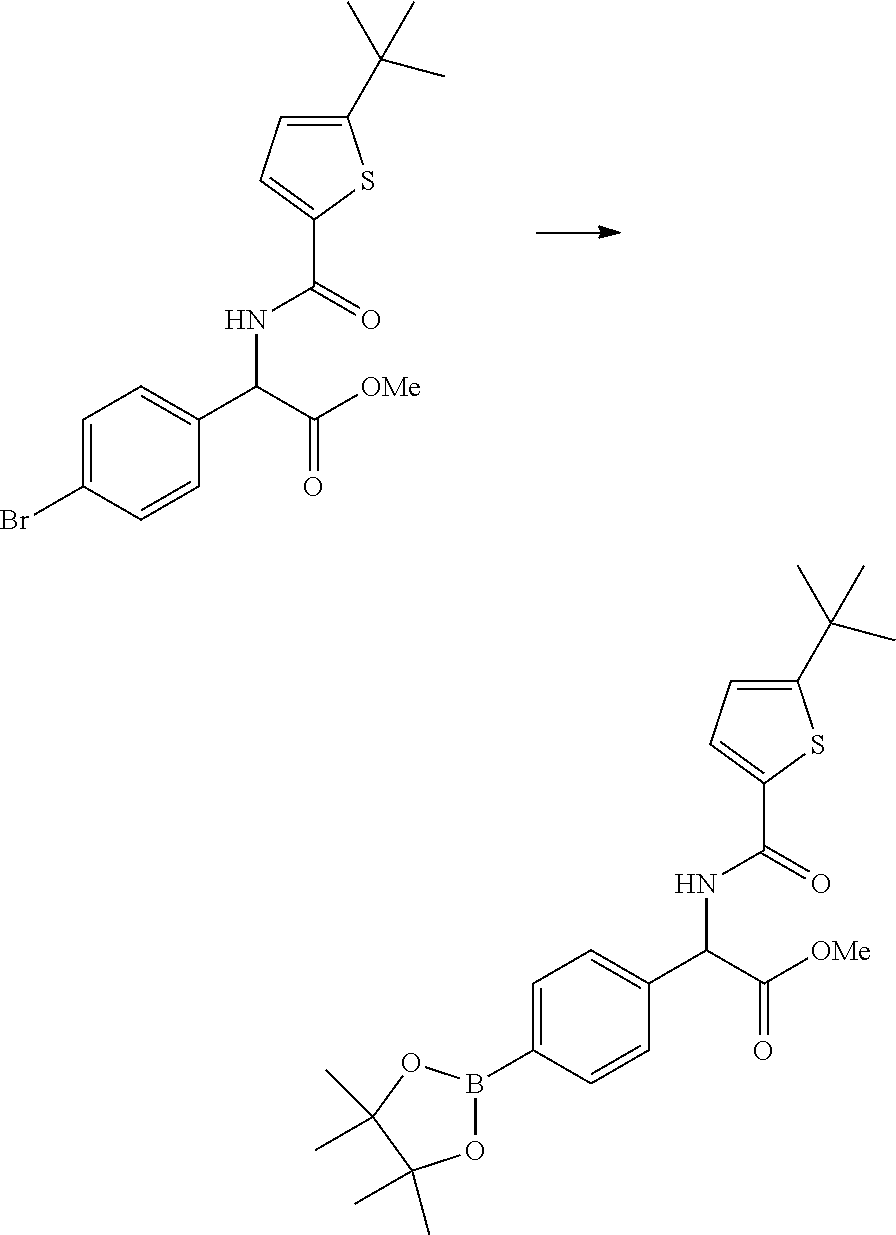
C1=C(Br)C=CC(C(C([OMe])=O)NC(=O)C2=CC=C(C(C)(C)C)S2)=C1.C1=C(B2OC(C)(C)C(C)(C)O2)C=CC(C(C([OMe])=O)NC(=O)C2=CC=C(C(C)(C)C)S2)=C1
